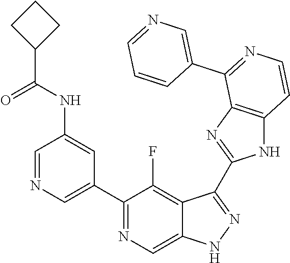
C1=NC=C(C2=NC=C3C(=C2F)C(C2=NC4=C(N2)C=CN=C4C2=CN=CC=C2)=NN3)C=C1NC(C1CCC1)=O
